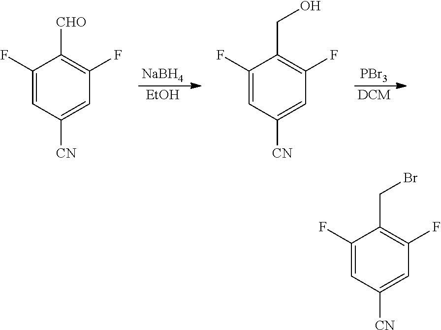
[NaBH4].[EtOH].[PBr3].[DCM].C1(F)=CC([CN])=CC(F)=C1[CHO].C1(F)=CC([CN])=CC(F)=C1CO.C1(F)=CC([CN])=CC(F)=C1CBr
